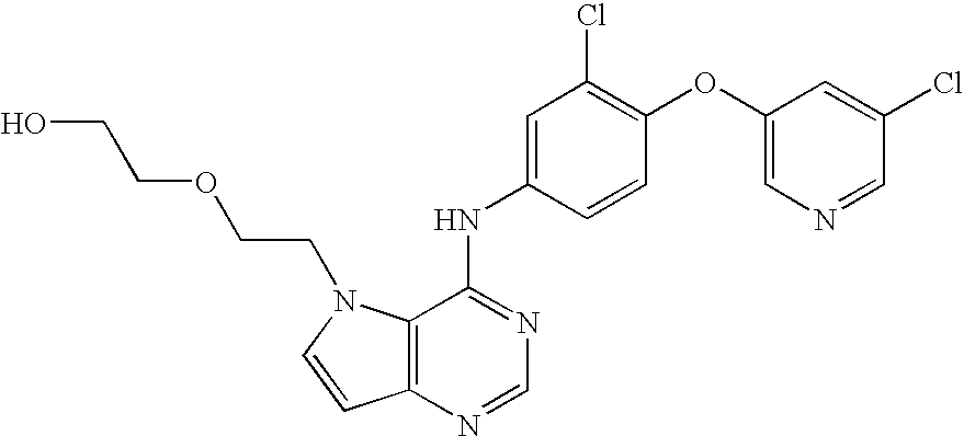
C12=C(N=CN=C1NC1=CC(Cl)=C(OC3=CN=CC(Cl)=C3)C=C1)C=CN2CCOCCO
